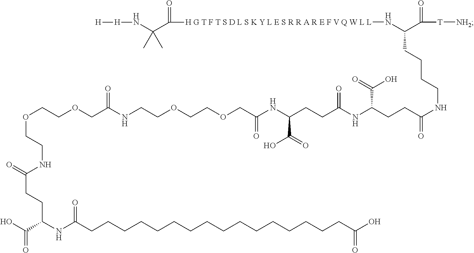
O(CCOCC(NCCOCCOCC(NC(CCC(NC(CCC(NCCCCC(N[H G T F T S D L S K Y L E S R R A R E F V Q W L L]C(=O)C(N[H][H])(C)C)C(=O)[T][NH2])=O)C(=O)O)=O)C(O)=O)=O)=O)CCNC(=O)CCC(NC(CCCCCCCCCCCCCCCCC(O)=O)=O)C(O)=O
